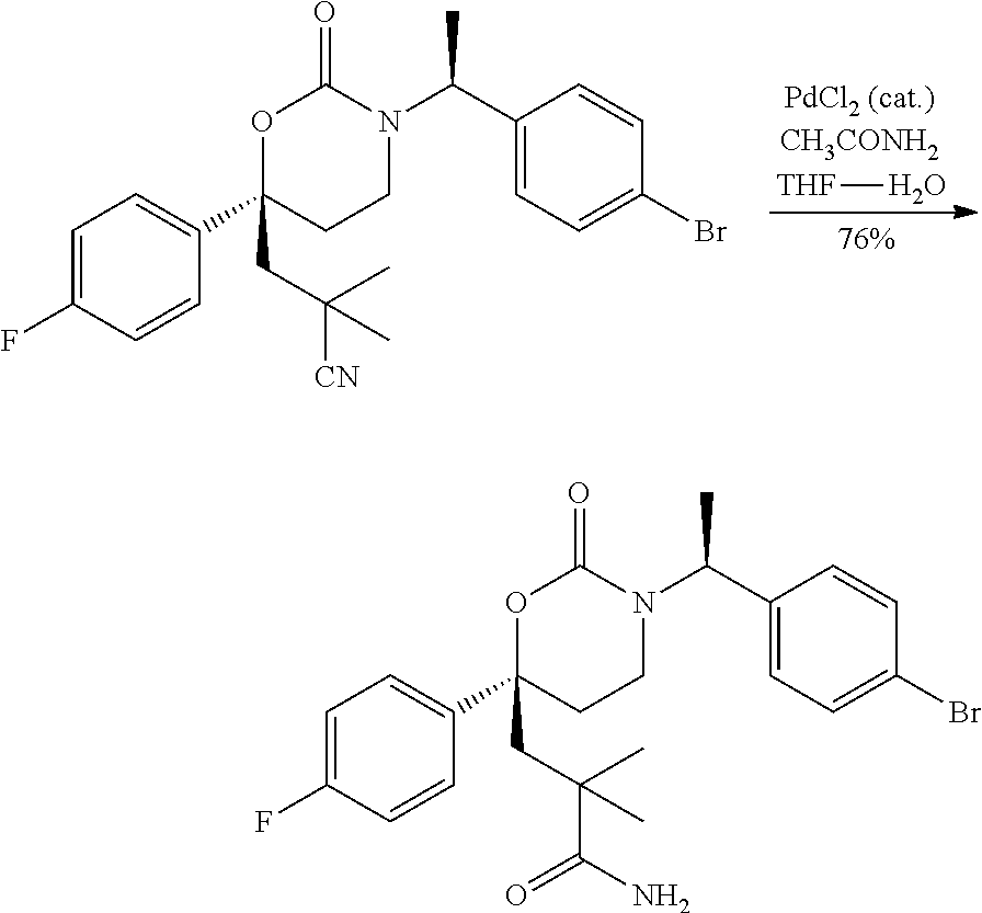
C1=C(F)C=CC(C2(CC([CN])(C)C)CCN(C(C3=CC=C(Br)C=C3)C)C(=O)O2)=C1.[THF]O.C1=C(F)C=CC(C2(CC(C(N)=O)(C)C)CCN(C(C3=CC=C(Br)C=C3)C)C(=O)O2)=C1
